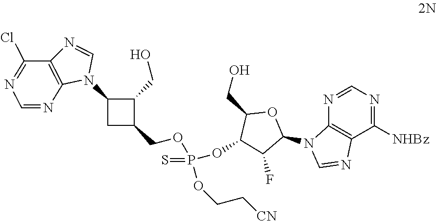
C1([NHBz])=NC=NC2=C1N=CN2C1OC(CO)C(OP(=S)(OCC2C(CO)C(N3C=NC4=C3N=CN=C4Cl)C2)OCC[CN])C1F
